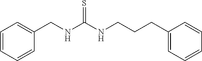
C1=CC=CC(CNC(NCCCC2=CC=CC=C2)=S)=C1
